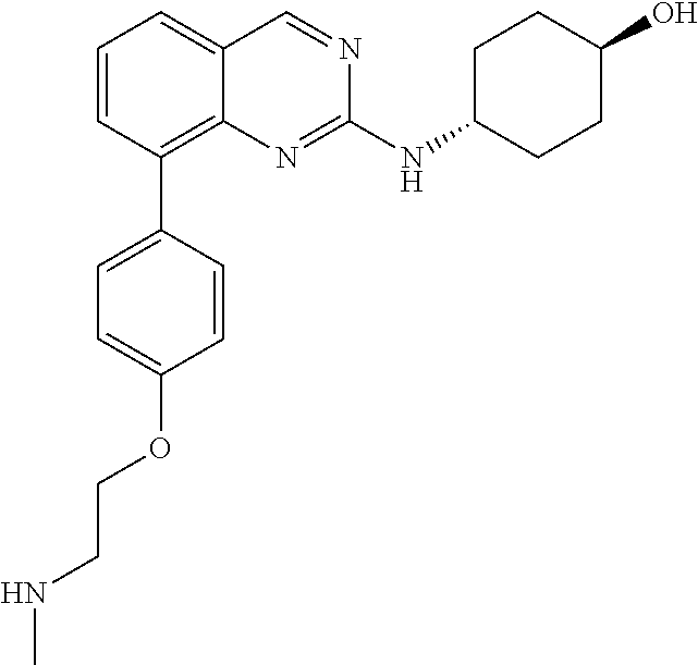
C1=CC(C2=CC=C(OCCNC)C=C2)=C2C(=C1)C=NC(NC1CCC(O)CC1)=N2
